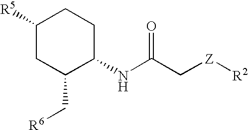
C1([R5])CC(C[R6])C(NC(C[Z][R2])=O)CC1
